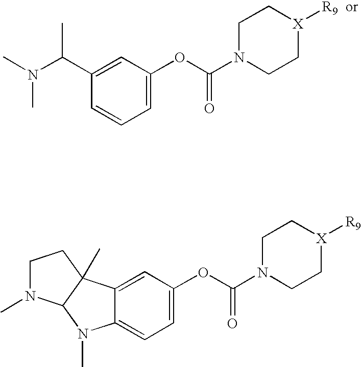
C1=C(OC(N2CC[X]([R9])CC2)=O)C=C(C(N(C)C)C)C=C1.C1=C(OC(N2CC[X]([R9])CC2)=O)C=C2C(=C1)N(C)C1C2(C)CCN1C
